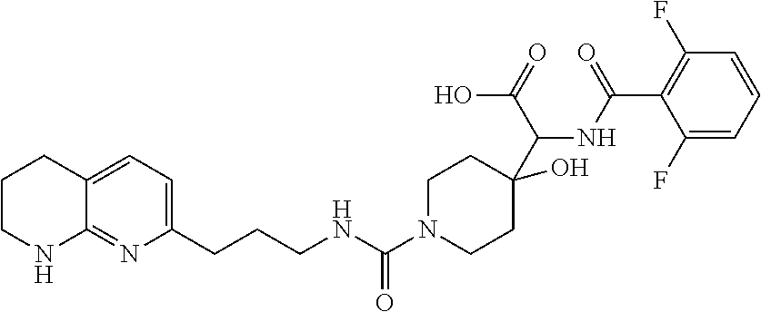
C1CNC2=NC(CCCNC(=O)N3CCC(C(NC(C4=C(F)C=CC=C4F)=O)C(O)=O)(O)CC3)=CC=C2C1
